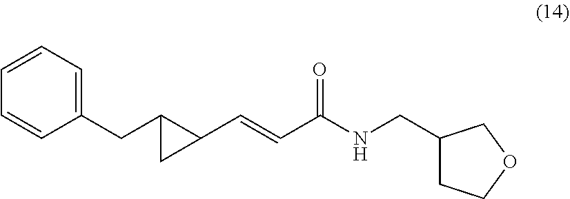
C1(CNC(C=CC2C(CC3=CC=CC=C3)C2)=O)CCOC1
